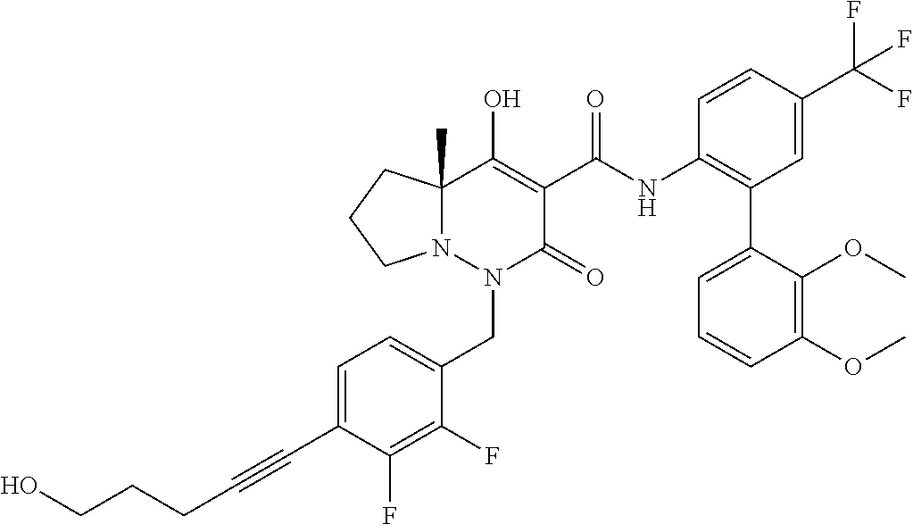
C1=C(C#CCCCO)C(F)=C(F)C(CN2C(=O)C(C(=O)NC3=C(C4=CC=CC(OC)=C4OC)C=C(C(F)(F)F)C=C3)=C(O)C3(C)N2CCC3)=C1
